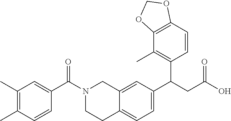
C1(C)=C(C)C=CC(C(N2CCC3=CC=C(C(CC(O)=O)C4=C(C)C5=C(C=C4)OCO5)C=C3C2)=O)=C1
